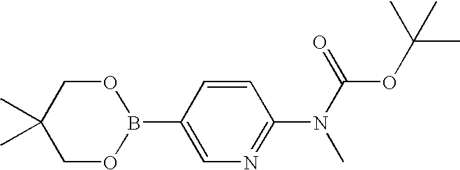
C1=CC(B2OCC(C)(C)CO2)=CN=C1N(C)C(OC(C)(C)C)=O
